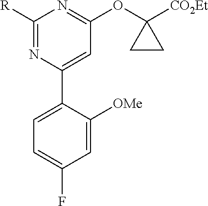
C1([R])=NC(C2=CC=C(F)C=C2[OMe])=CC(OC2([CO2Et])CC2)=N1
